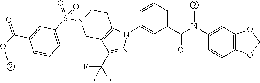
C1(N(C(C2=CC=CC(N3C4=C(C(C(F)(F)F)=N3)CN(S(C3=CC=CC(C(OC)=O)=C3)(=O)=O)CC4)=C2)=O)C)=CC2=C(C=C1)OCO2
